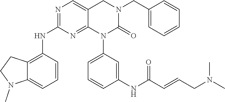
C1=CC(CN2CC3=CN=C(NC4=C5C(=CC=C4)N(C)CC5)N=C3N(C3=CC=CC(NC(C=CCN(C)C)=O)=C3)C2=O)=CC=C1
